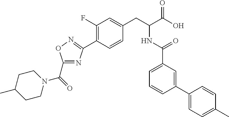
C1CN(C(=O)C2=NC(C3=C(F)C=C(CC(C(=O)O)NC(=O)C4=CC=CC(C5=CC=C(C)C=C5)=C4)C=C3)=NO2)CCC1C
